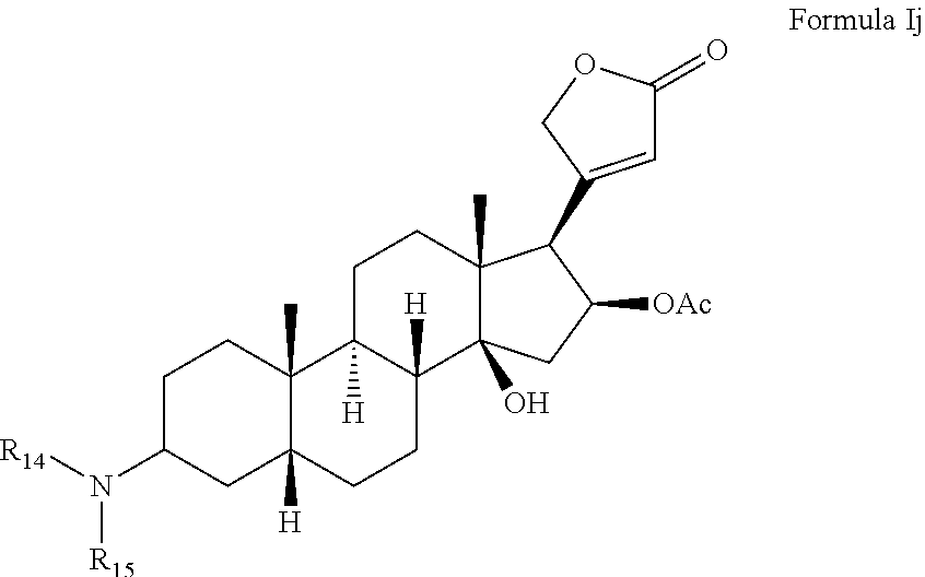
C1C(N([R14])[R15])CC2([H])C(C)(C1)C1([H])C([H])(CC2)C2(O)C(C)(CC1)C(C1=CC(=O)OC1)C([OAc])C2
